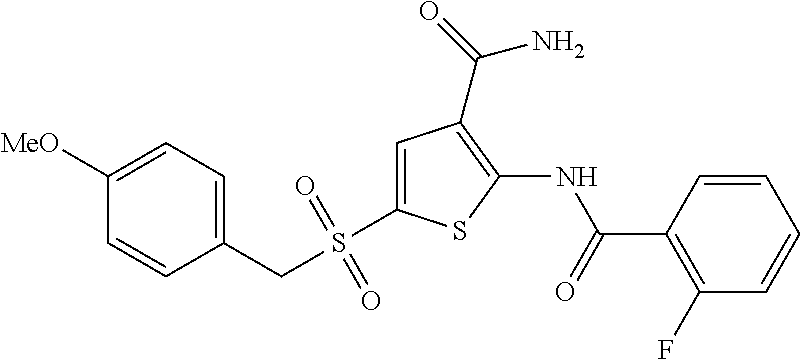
C1=CC(C(=O)NC2=C(C(=O)N)C=C(S(CC3=CC=C([MeO])C=C3)(=O)=O)S2)=C(F)C=C1
